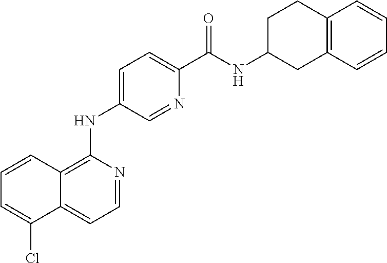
C1=NC(NC2=CC=C(C(NC3CC4=C(CC3)C=CC=C4)=O)N=C2)=C2C(=C1)C(Cl)=CC=C2
